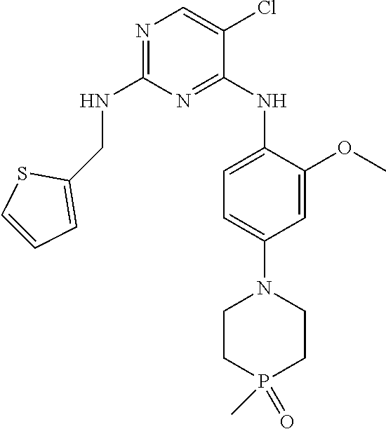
N1=C(NCC2=CC=CS2)N=C(NC2=CC=C(N3CCP(=O)(C)CC3)C=C2OC)C(Cl)=C1
